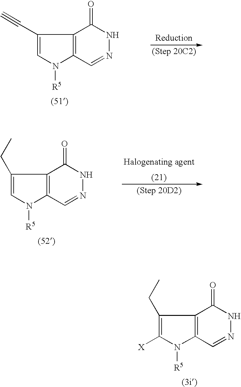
C1(C#C)=CN([R5])C2=C1C(=O)NN=C2.C1(CC)=CN([R5])C2=C1C(=O)NN=C2.C1(CC)=C([X])N([R5])C2=C1C(=O)NN=C2
